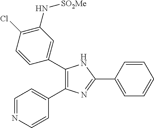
C1(C2=CC(N[SO2Me])=C(Cl)C=C2)=C(C2=CC=NC=C2)N=C(C2=CC=CC=C2)N1
